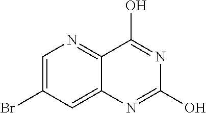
C1(O)=NC(O)=NC2=CC(Br)=CN=C12
